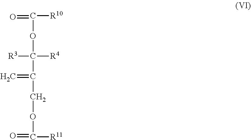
O=C([R10])OC([R3])([R4])C(=C)COC(=O)[R11]
